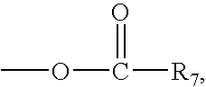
COC([R7])=O
